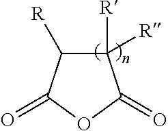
C1([R])([R])C([R])C(=O)OC1=O
